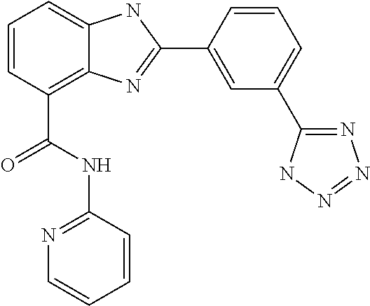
C1=CC(C(NC2=NC=CC=C2)=O)=C2C(=C1)NC(C1=CC(C3=NN=NN3)=CC=C1)=N2
